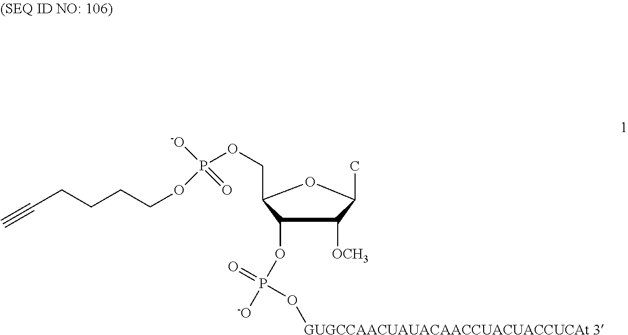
C1(OP([-O])(=O)O[GUGCCAACUAUACAACCUACUACCUCAt 3])C([OCH3])C(C)OC1COP(OCCCCC#C)(=O)[-O]
